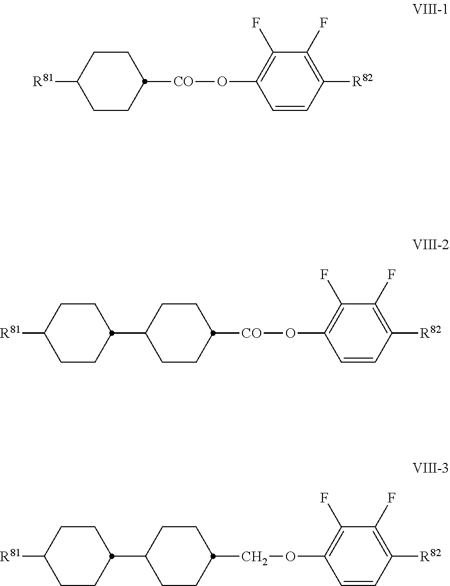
C1CC([R81])CCC1[CO]OC1=C(F)C(F)=C([R82])C=C1.C1CC([R81])CCC1C1CCC([CO]OC2=C(F)C(F)=C([R82])C=C2)CC1.C1CC([R81])CCC1C1CCC(COC2=C(F)C(F)=C([R82])C=C2)CC1
